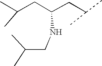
CC(CC(CC(C)C)NCC(C)C)C
